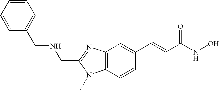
C(C1=NC2=C(C=CC(C=CC(NO)=O)=C2)N1C)NCC1=CC=CC=C1
